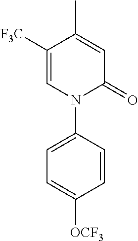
C1=C(C)C([F3C])=CN(C2=CC=C([OCF3])C=C2)C1=O
